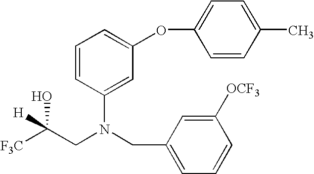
C1=CC(C)=CC=C1OC1=CC=CC(N(CC2=CC=CC([OCF3])=C2)CC([F3C])(O)[H])=C1
